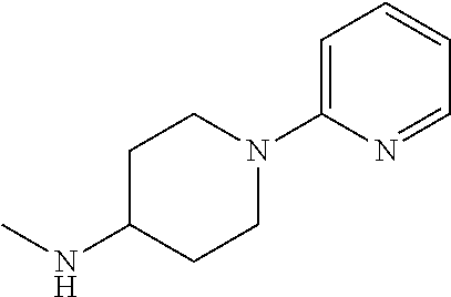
C1C(NC)CCN(C2=CC=CC=N2)C1
